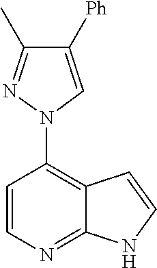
C12=C(N3C=C([Ph])C(C)=N3)C=CN=C1NC=C2
